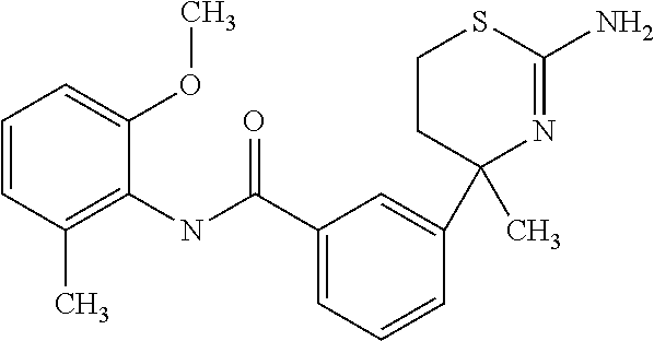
C1=CC(C)=C(NC(C2=CC=CC(C3(C)N=C(N)SCC3)=C2)=O)C(OC)=C1
